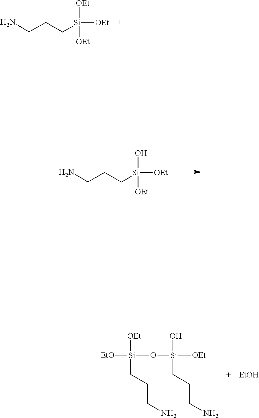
[Si](CCCN)(O)([OEt])[OEt].[Si](CCCN)([OEt])([OEt])[OEt].[EtOH].[EtO][Si]([OEt])(CCCN)O[Si](O)(CCCN)[OEt]
